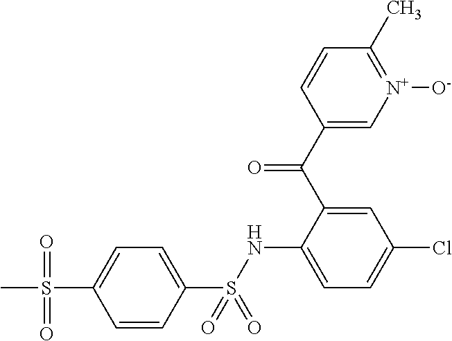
C1(C(C2=CC(Cl)=CC=C2NS(C2=CC=C(S(=O)(=O)C)C=C2)(=O)=O)=O)=C[N+]([O-])=C(C)C=C1
